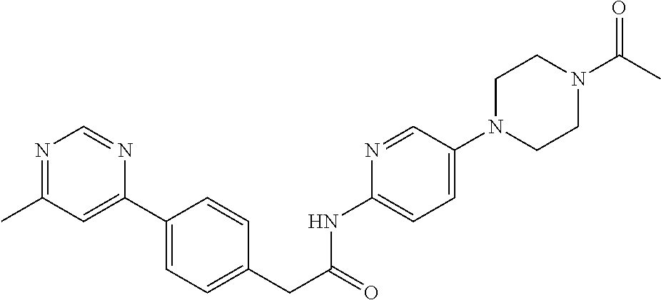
N1=C(C)C=C(C2=CC=C(CC(=O)NC3=CC=C(N4CCN(C(C)=O)CC4)C=N3)C=C2)N=C1
